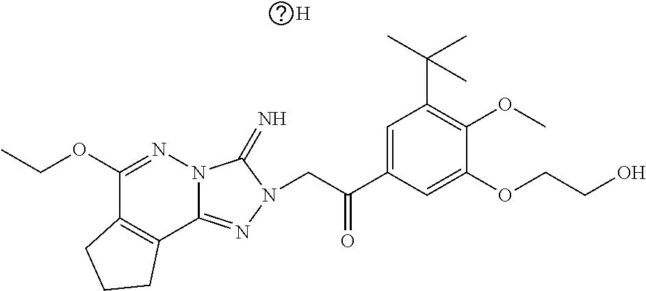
N12C(=NN(CC(C3=CC(C(C)(C)C)=C(OC)C(OCCO)=C3)=O)C1=N)C1=C(C(OCC)=N2)CCC1.[H]
